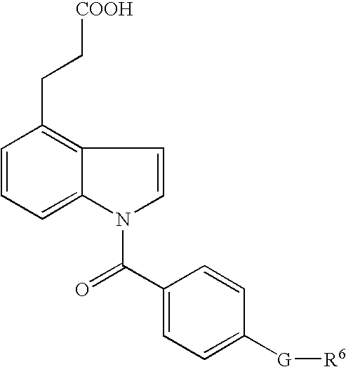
C1=CC=C2C(=C1CC[COOH])C=CN2C(C1=CC=C([G][R6])C=C1)=O
